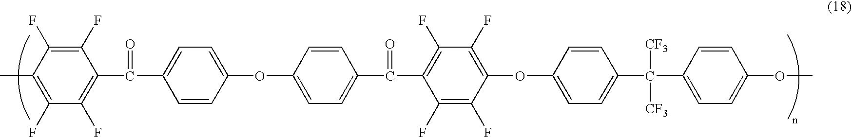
C1(F)=C(F)C(C)=C(F)C(F)=C1C(C1=CC=C(OC2=CC=C(C(C3=C(F)C(F)=C(OC4=CC=C(C(C5=CC=C(OC)C=C5)([CF3])[CF3])C=C4)C(F)=C3F)=O)C=C2)C=C1)=O
